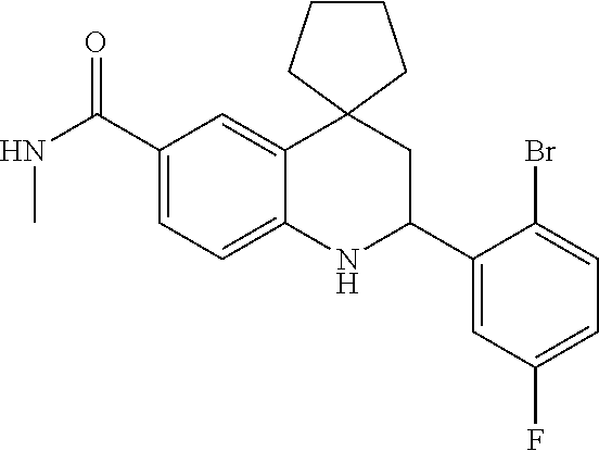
C1(C(NC)=O)=CC=C2C(=C1)C1(CC(C3=CC(F)=CC=C3Br)N2)CCCC1
